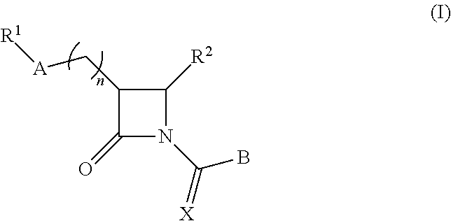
C1(=O)N(C(=[X])B)C([R2])C1C[A][R1]
